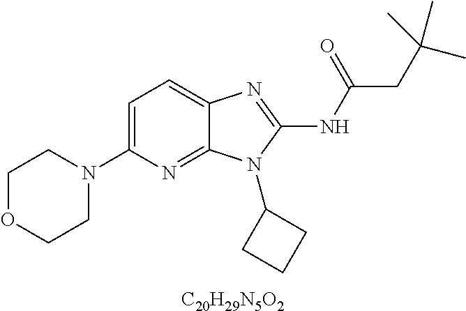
C1=C(N2CCOCC2)N=C2C(=C1)N=C(NC(CC(C)(C)C)=O)N2C1CCC1.[C20H29N5O2]
